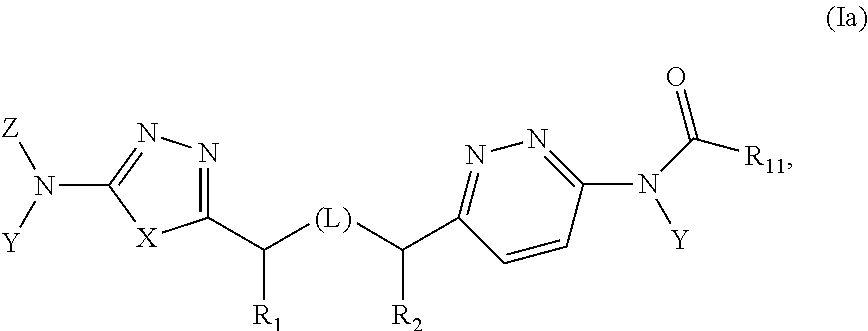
C1(C([(L)]C(C2=NN=C(N(C(=O)[R11])[Y])C=C2)[R2])[R1])=NN=C(N([Y])[Z])[X]1
